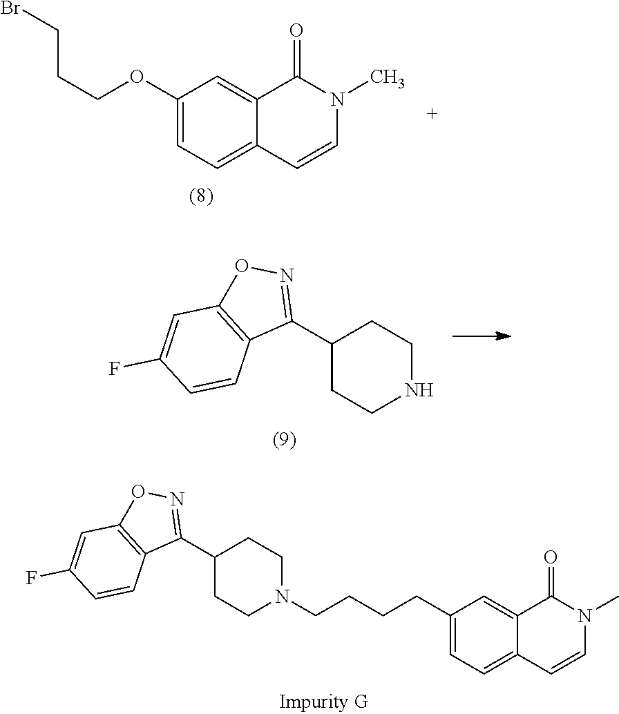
C1(OCCCBr)=CC=C2C(=C1)C(=O)N(C)C=C2.C1(C2=NOC3=C2C=CC(F)=C3)CCNCC1.C1(C2=NOC3=C2C=CC(F)=C3)CCN(CCCCC2=CC=C3C(=C2)C(=O)N(C)C=C3)CC1
